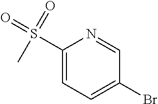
C1(S(=O)(=O)C)=CC=C(Br)C=N1
